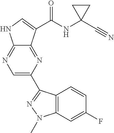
C1=C(C2=NN(C)C3=C2C=CC(F)=C3)N=C2C(=N1)NC=C2C(NC1(C#N)CC1)=O
